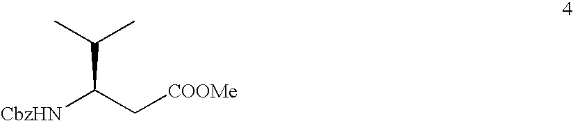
C(C(C[COOMe])[CbzHN])(C)C
